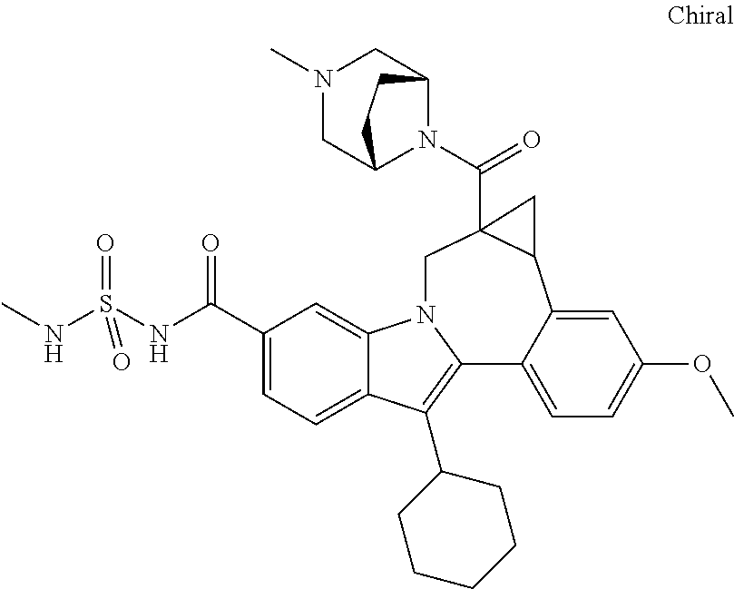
C1(C(NS(NC)(=O)=O)=O)=CC=C2C(=C1)N1C(=C2C2CCCCC2)C2=CC=C(OC)C=C2C2C(C(=O)N3C4CN(C)CC3CC4)(C1)C2
